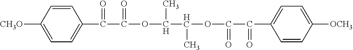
C1=CC([CH3O])=CC=C1C(C(OC(C(OC(=O)C(C1=CC=C([OCH3])C=C1)=O)C)C)=O)=O
